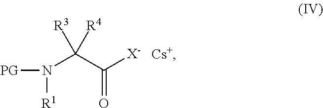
N(C(C([X-])=O)([R4])[R3])([PG])[R1].[Cs+]
